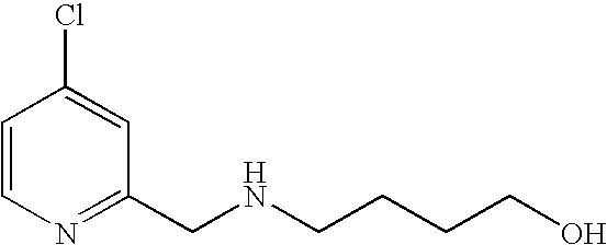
N(CCCCO)CC1=NC=CC(Cl)=C1
